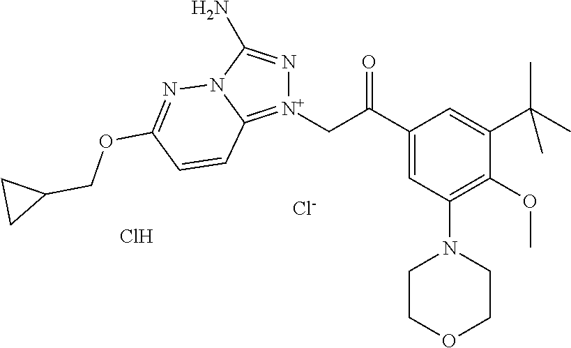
[N+]1(CC(=O)C2=CC(N3CCOCC3)=C(OC)C(C(C)(C)C)=C2)=C2N(C(N)=N1)N=C(OCC1CC1)C=C2.Cl.[Cl-]
